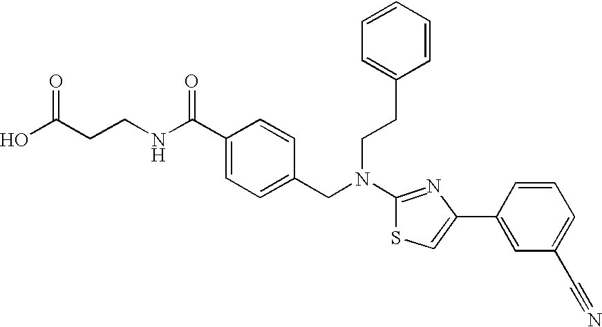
N(C1=NC(C2=CC(C#N)=CC=C2)=CS1)(CC1=CC=C(C(NCCC(O)=O)=O)C=C1)CCC1=CC=CC=C1
